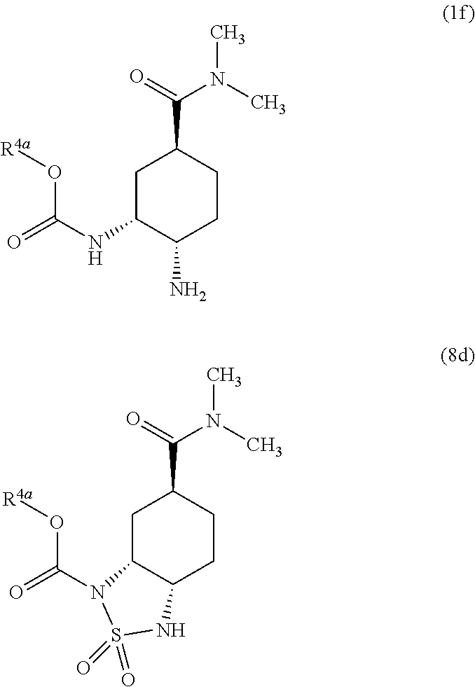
C1C(NC(=O)O[R4a])C(N)CCC1C(=O)N(C)C.C1C2C(CCC1C(=O)N(C)C)NS(=O)(=O)N2C(=O)O[R4a]
